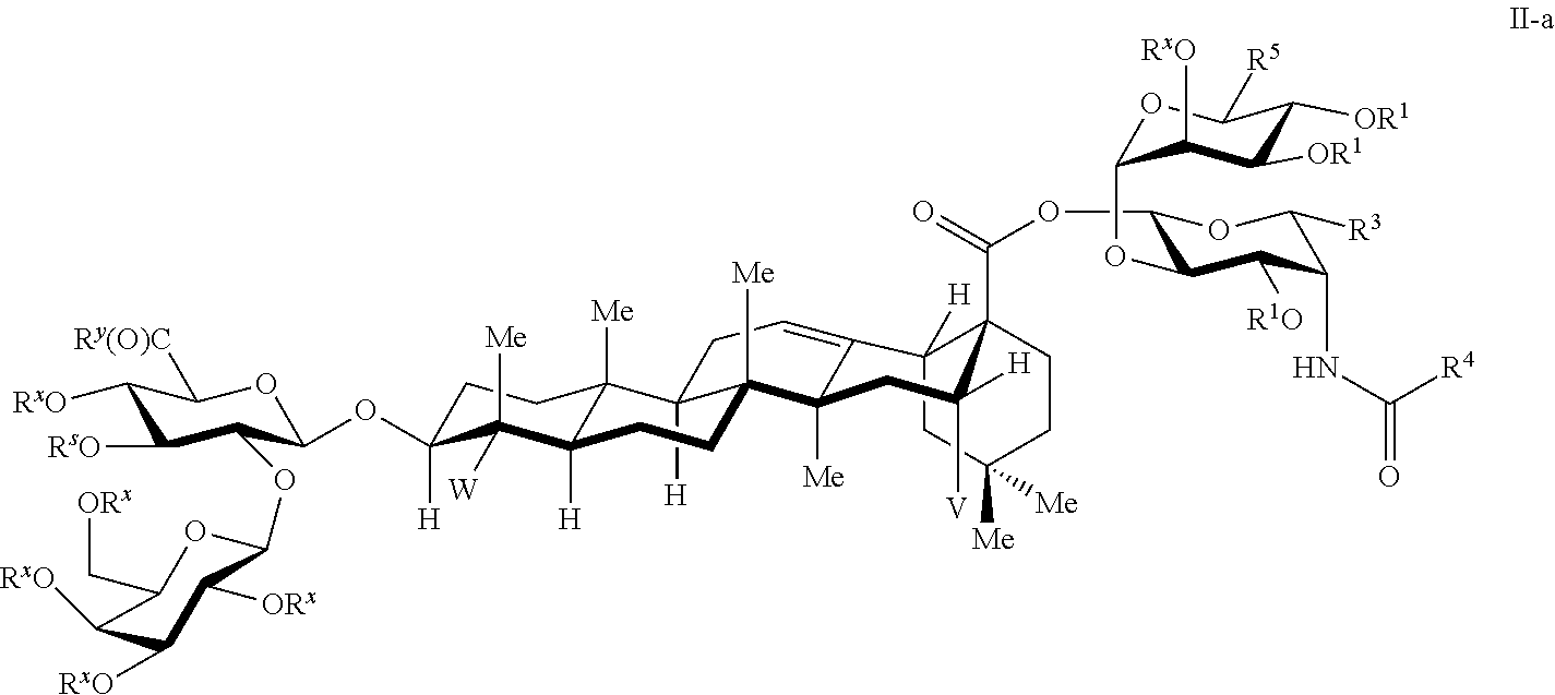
C1C2([H])C3=CCC4([H])C5([Me])C([H])(C([Me])([W])C([H])(OC6C(OC7OC(C[ORx])C([RxO])C([RxO])C7[ORx])C([RsO])C([RxO])C([Ry(O)C])O6)CC5)CCC4([Me])C3([Me])CC([H])([V])C2(C(OC2C(OC3OC([R5])C([OR1])C([OR1])C3[RxO])C([R1O])C(NC([R4])=O)C([R3])O2)=O)CCC1([Me])[Me]
